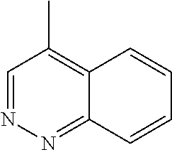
C1=NN=C2C(=C1C)C=CC=C2
